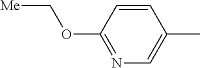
C1=CC(OC[Me])=NC=C1C
